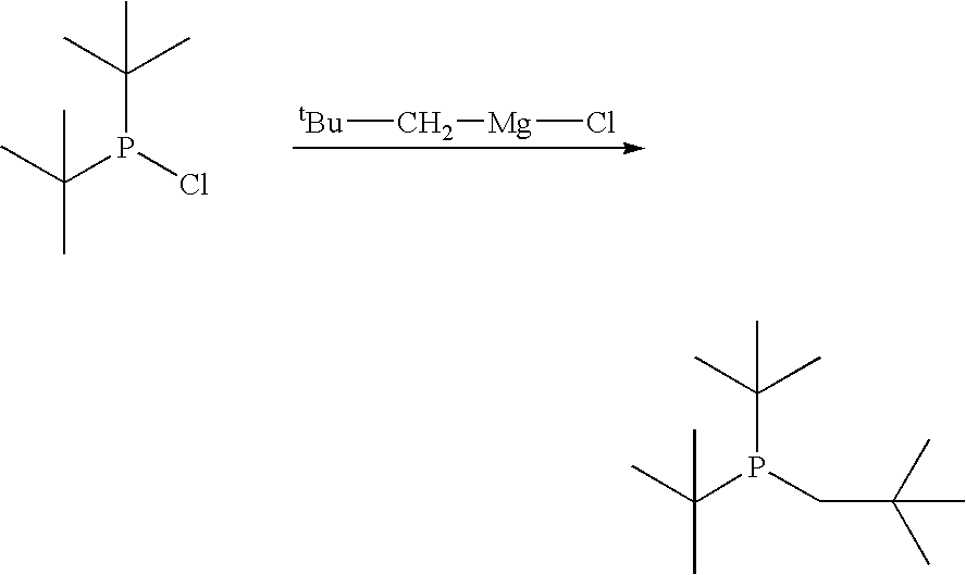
[tBu]C[Mg]Cl.C(P(Cl)C(C)(C)C)(C)(C)C.C(P(CC(C)(C)C)C(C)(C)C)(C)(C)C
